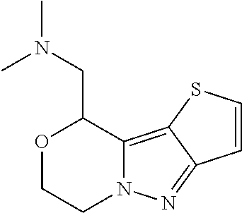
O1CCN2C(=C3C(=N2)C=CS3)C1CN(C)C
